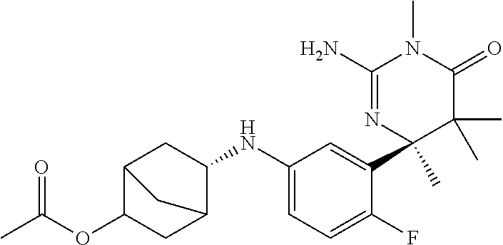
C1(N)=NC(C2=CC(NC3C4CC(OC(C)=O)C(C3)C4)=CC=C2F)(C)C(C)(C)C(=O)N1C
